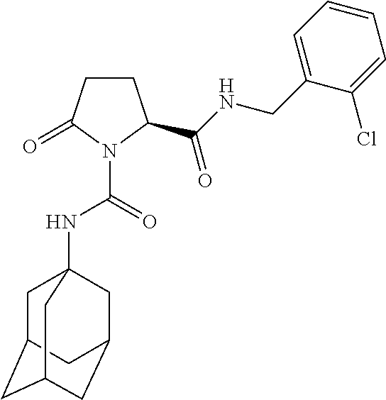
C1CC(=O)N(C(=O)NC23CC4CC(CC(C2)C4)C3)C1C(NCC1=CC=CC=C1Cl)=O
